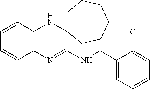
C1=CC2=C(C=C1)N=C(NCC1=CC=CC=C1Cl)C1(N2)CCCCCC1
